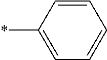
C1=CC(*)=CC=C1
